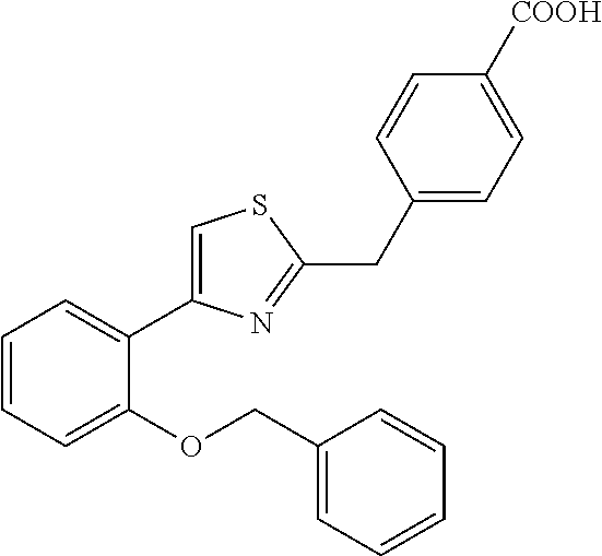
C1=CC=C(OCC2=CC=CC=C2)C(C2=CSC(CC3=CC=C([COOH])C=C3)=N2)=C1
